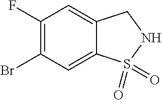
C1(F)=C(Br)C=C2C(=C1)CNS2(=O)=O
